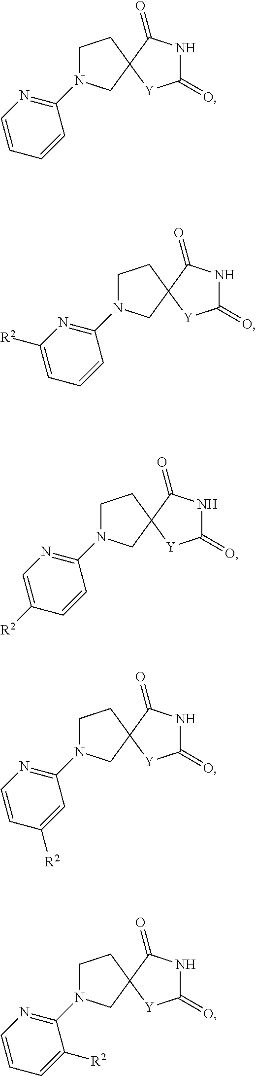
C1(=O)NC(=O)C2([Y]1)CCN(C1=NC=CC=C1)C2.C1(=O)NC(=O)C2([Y]1)CCN(C1=NC([R2])=CC=C1)C2.C1(=O)NC(=O)C2([Y]1)CCN(C1=NC=C([R2])C=C1)C2.C1(=O)NC(=O)C2([Y]1)CCN(C1=NC=CC([R2])=C1)C2.C1(=O)NC(=O)C2([Y]1)CCN(C1=NC=CC=C1[R2])C2
